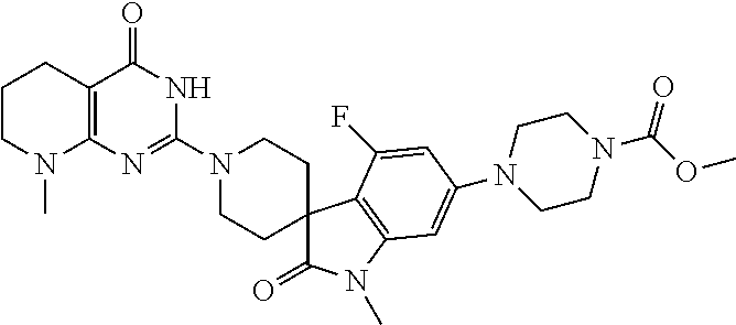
C1CN(C)C2=C(C1)C(=O)NC(N1CCC3(CC1)C(=O)N(C)C1=C3C(F)=CC(N3CCN(C(=O)OC)CC3)=C1)=N2
